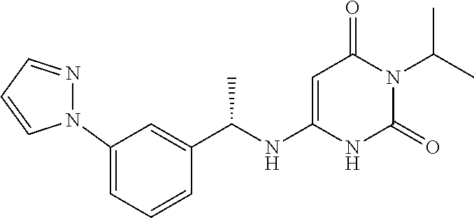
N1(C2=CC=CC(C(NC3=CC(=O)N(C(C)C)C(=O)N3)C)=C2)N=CC=C1
